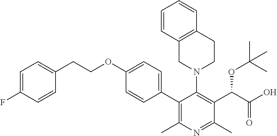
C1(C2=CC=C(OCCC3=CC=C(F)C=C3)C=C2)=C(C)N=C(C)C(C(C(O)=O)OC(C)(C)C)=C1N1CCC2=C(C1)C=CC=C2
